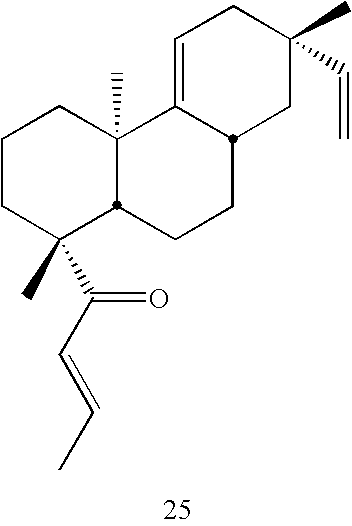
C1CC(C(C=CC)=O)(C)C2C(C)(C1)C1=CCC(C)(C=C)CC1CC2
